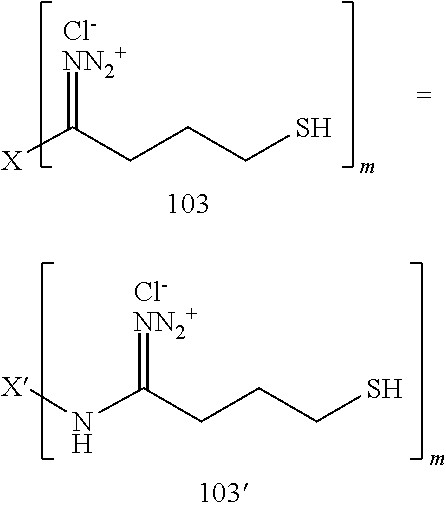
[X]C(CCCS)=[NN2+].[Cl-].N(C(CCCS)=[NN2+])[X].[Cl-]
